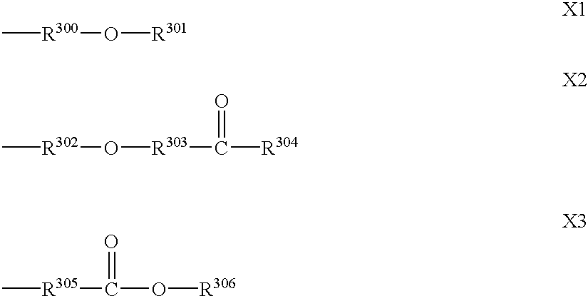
C[R300]O[R301].C[R302]O[R303]C(=O)[R304].C[R305]C(O[R306])=O
